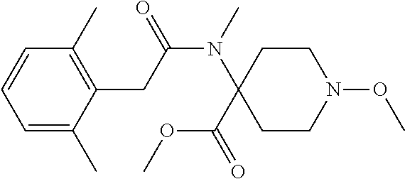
C1=CC=C(C)C(CC(N(C2(C(OC)=O)CCN(OC)CC2)C)=O)=C1C
